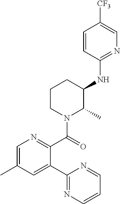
C1(C2=CC(C)=CN=C2C(N2C(C)C(NC3=NC=C([CF3])C=C3)CCC2)=O)=NC=CC=N1
